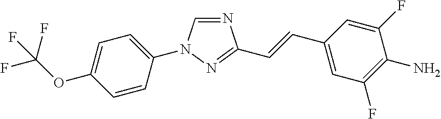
C1(N2C=NC(C=CC3=CC(F)=C(N)C(F)=C3)=N2)=CC=C(OC(F)(F)F)C=C1
